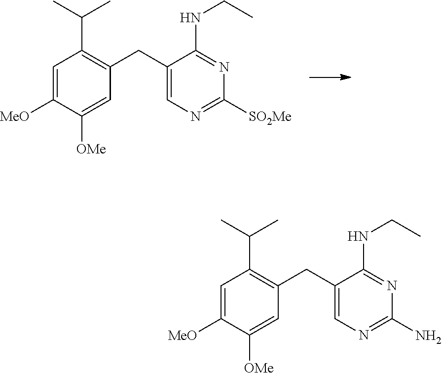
C1=C([MeO])C([OMe])=CC(CC2=CN=C([SO2Me])N=C2NCC)=C1C(C)C.C1=C([MeO])C([OMe])=CC(CC2=CN=C(N)N=C2NCC)=C1C(C)C
